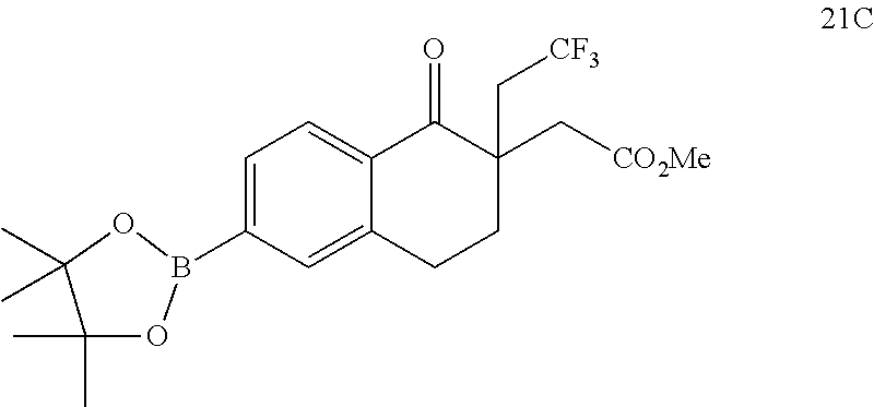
B1(C2=CC=C3C(=C2)CCC(C[CO2Me])(C[CF3])C3=O)OC(C)(C)C(C)(C)O1
